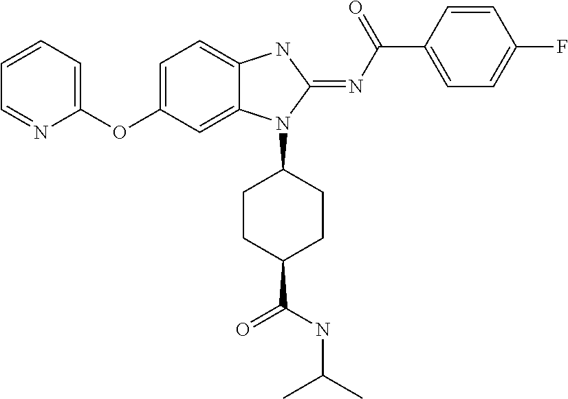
C1=C(OC2=CC=CC=N2)C=C2C(=C1)NC(=NC(C1=CC=C(F)C=C1)=O)N2C1CCC(C(NC(C)C)=O)CC1
